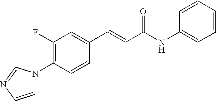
C1(F)=C(N2C=CN=C2)C=CC(C=CC(NC2=CC=CC=C2)=O)=C1
